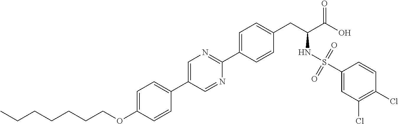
C(OC1=CC=C(C2=CN=C(C3=CC=C(CC(C(O)=O)NS(C4=CC(Cl)=C(Cl)C=C4)(=O)=O)C=C3)N=C2)C=C1)CCCCCC
